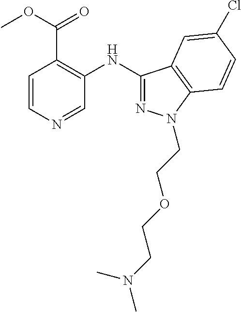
C(CN1N=C(NC2=C(C(OC)=O)C=CN=C2)C2=C1C=CC(Cl)=C2)OCCN(C)C
